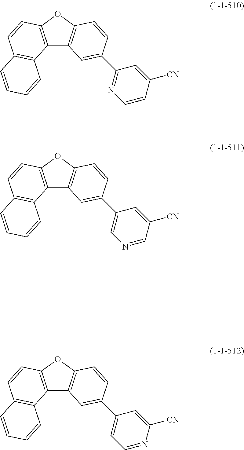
C12=C(OC3=C1C=C(C1=NC=CC([CN])=C1)C=C3)C=CC1=C2C=CC=C1.C12=C(OC3=C1C=C(C1=CN=CC([CN])=C1)C=C3)C=CC1=C2C=CC=C1.C12=C(OC3=C1C=C(C1=CC=NC([CN])=C1)C=C3)C=CC1=C2C=CC=C1
